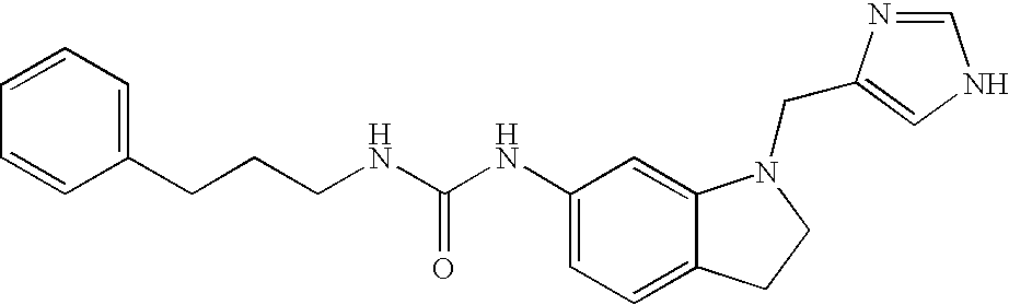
C1(NC(NCCCC2=CC=CC=C2)=O)=CC=C2C(=C1)N(CC1=CNC=N1)CC2
